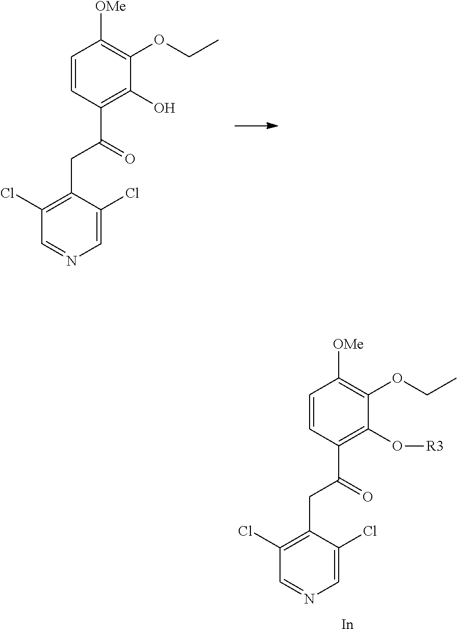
C1=CC(C(=O)CC2=C(Cl)C=NC=C2Cl)=C(O)C(OCC)=C1[OMe].C1=CC(C(=O)CC2=C(Cl)C=NC=C2Cl)=C(O[R3])C(OCC)=C1[OMe].[In]
